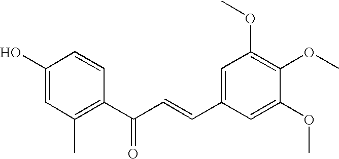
C1(O)=CC(C)=C(C(C=CC2=CC(OC)=C(OC)C(OC)=C2)=O)C=C1
